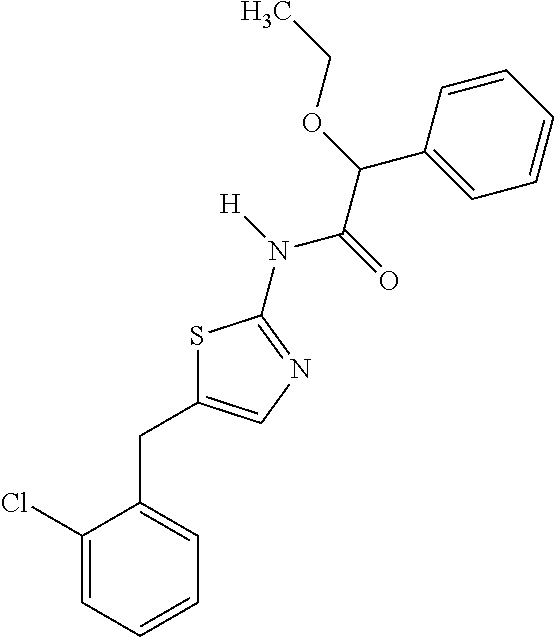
C1(Cl)=CC=CC=C1CC1=CN=C(N([H])C(=O)C(OCC)C2=CC=CC=C2)S1
